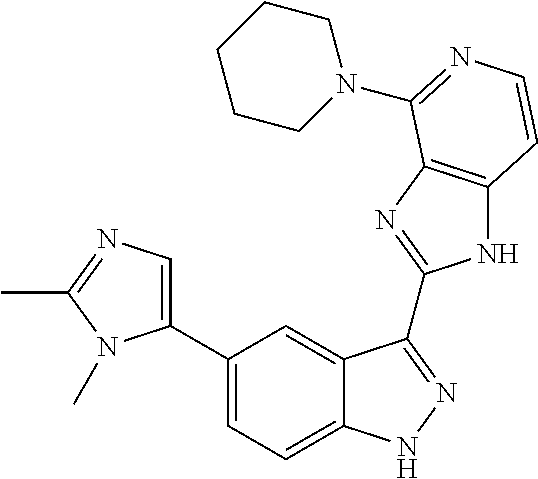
C1(C2=CN=C(C)N2C)=CC=C2C(=C1)C(C1=NC3=C(N1)C=CN=C3N1CCCCC1)=NN2
